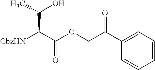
C1=CC=C(C(=O)COC(=O)C([CbzHN])C(O)C)C=C1
